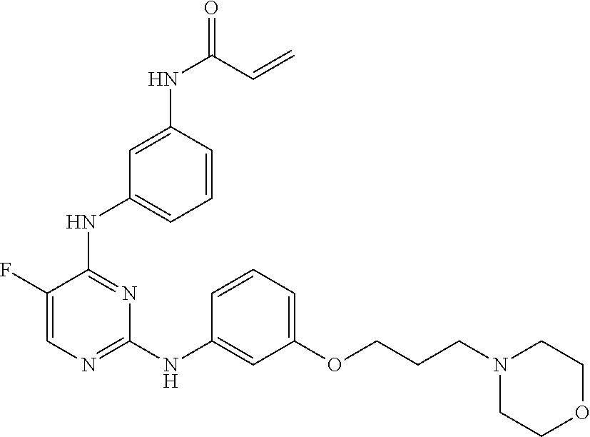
C1=C(F)C(NC2=CC=CC(NC(=O)C=C)=C2)=NC(NC2=CC(OCCCN3CCOCC3)=CC=C2)=N1
